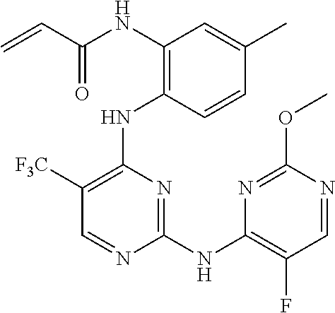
N(C1=C(NC2=C([F3C])C=NC(NC3=C(F)C=NC(OC)=N3)=N2)C=CC(C)=C1)C(C=C)=O
